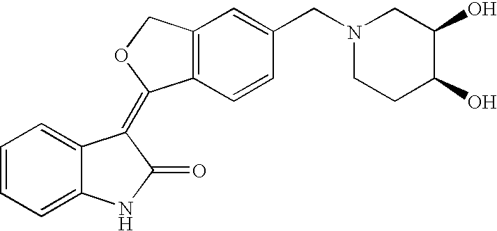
C1=CC=C2C(=C1)C(=C1C3=C(CO1)C=C(CN1CCC(O)C(O)C1)C=C3)C(=O)N2
